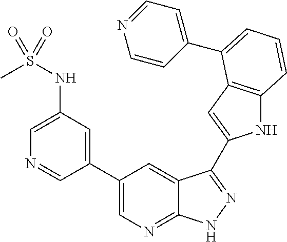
C1(C2=CN=C3C(=C2)C(C2=CC4=C(N2)C=CC=C4C2=CC=NC=C2)=NN3)=CC(NS(C)(=O)=O)=CN=C1
